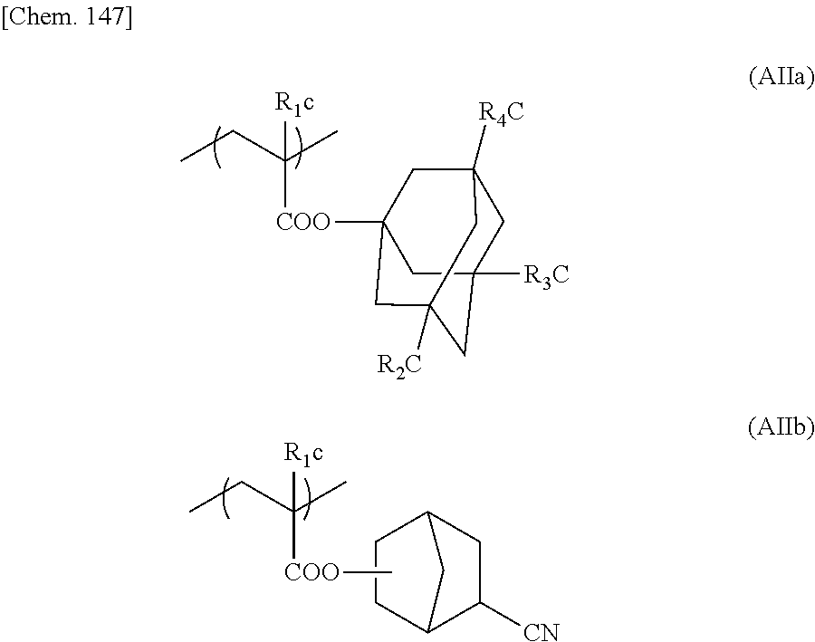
CCC(C)([COO]C12CC3([R4C])CC([R3C])(CC([R2C])(C1)C3)C2)[R1c].C1CC2C([CN])CC1C2.CCC(C)([COO]C)[R1c]
